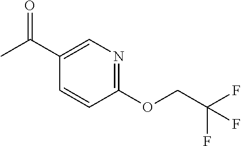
C1=CC(OCC(F)(F)F)=NC=C1C(C)=O
